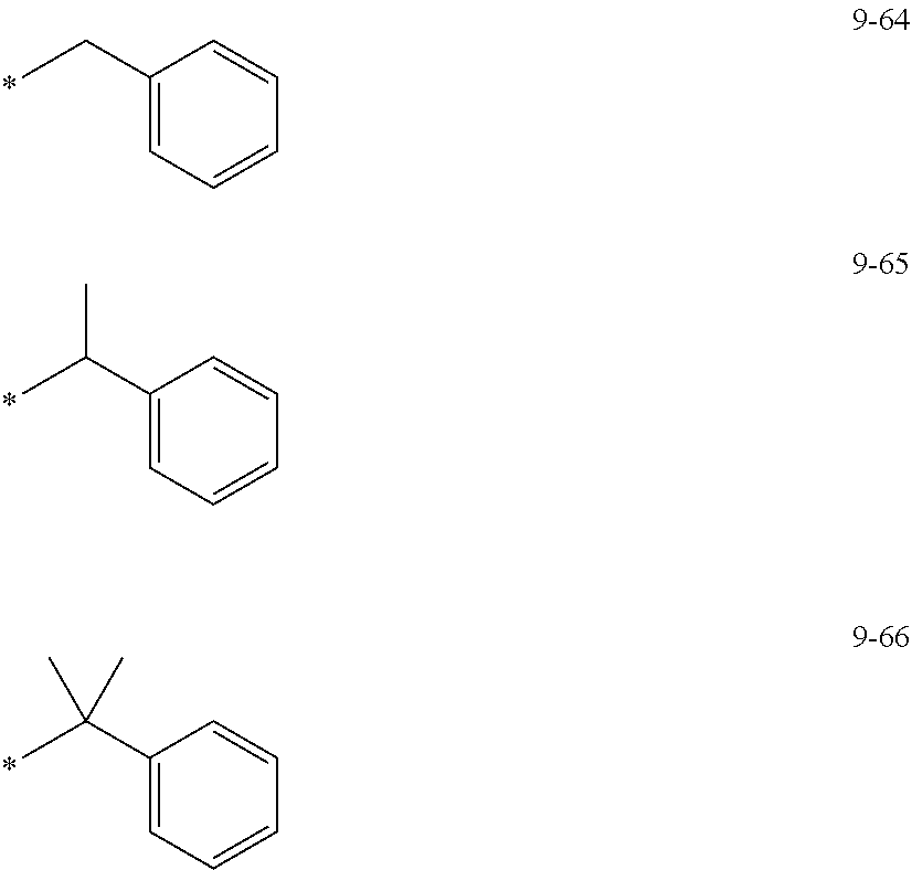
C(C1=CC=CC=C1)C.C(C1=CC=CC=C1)(C)C.C(C1=CC=CC=C1)(C)(C)C
